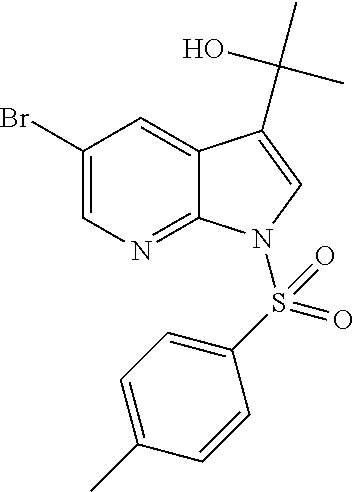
C1(Br)=CN=C2C(=C1)C(C(O)(C)C)=CN2S(C1=CC=C(C)C=C1)(=O)=O
